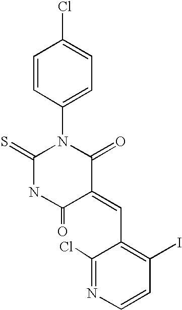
C1=CC(N2C(=S)NC(=O)C(=CC3=C(I)C=CN=C3Cl)C2=O)=CC=C1Cl
